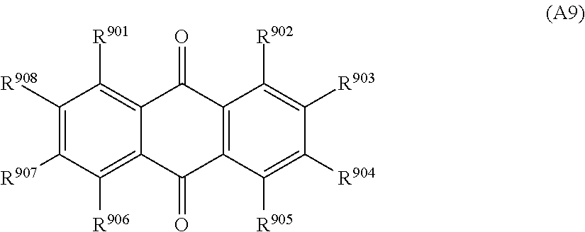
C1([R908])=C([R907])C([R906])=C2C(=C1[R901])C(=O)C1=C(C2=O)C([R905])=C([R904])C([R903])=C1[R902]
